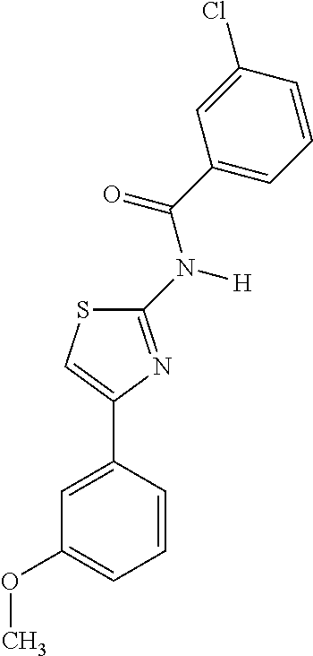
C1=C(C2=CSC(N([H])C(C3=CC=CC(Cl)=C3)=O)=N2)C=CC=C1OC
